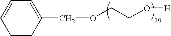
C(OCCO[H])C1=CC=CC=C1
